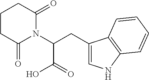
C1C(=O)N(C(CC2=CNC3=C2C=CC=C3)C(=O)O)C(=O)CC1
